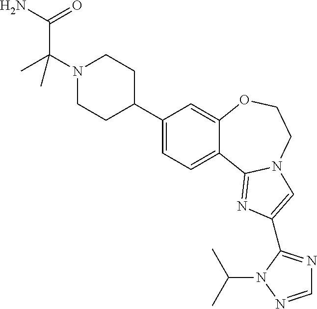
C1(C2CCN(C(C)(C(=O)N)C)CC2)=CC=C2C(=C1)OCCN1C2=NC(C2=NC=NN2C(C)C)=C1
